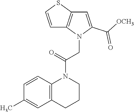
C1=CC2=C(C=C1C)CCCN2C(=O)CN1C(C([OCH3])=O)=CC2=C1C=CS2
